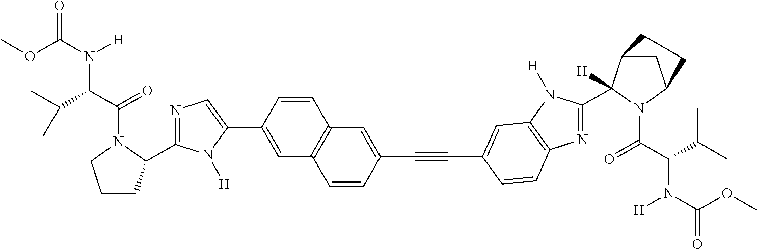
N1=C(C2CCCN2C(C(C(C)C)N(C(OC)=O)[H])=O)N([H])C(C2=CC3=C(C=C2)C=C(C#CC2=CC4=C(N=C(C5([H])C6CC(N5C(C(C(C)C)N(C(=O)OC)[H])=O)CC6)N4[H])C=C2)C=C3)=C1
